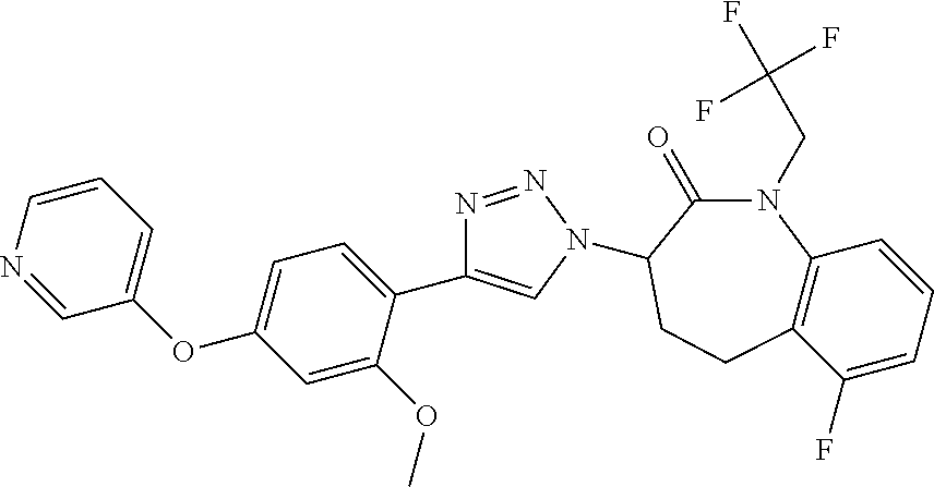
C1(C2=CN(C3C(=O)N(CC(F)(F)F)C4=C(CC3)C(F)=CC=C4)N=N2)=CC=C(OC2=CC=CN=C2)C=C1OC
